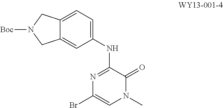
C12=CC(NC3=NC(Br)=CN(C)C3=O)=CC=C1CN([Boc])C2
